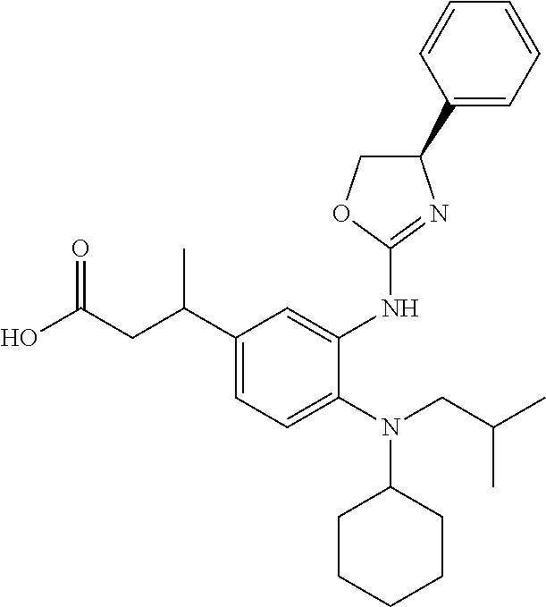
OC(CC(C1=CC=C(N(CC(C)C)C2CCCCC2)C(NC2=NC(C3=CC=CC=C3)CO2)=C1)C)=O
